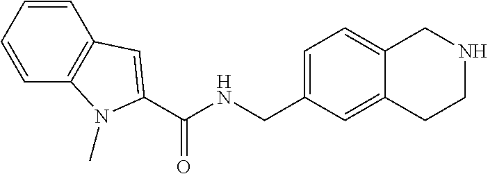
C1=CC=CC2=C1C=C(C(NCC1=CC=C3C(=C1)CCNC3)=O)N2C
